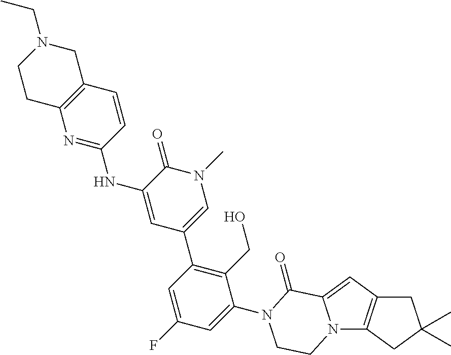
N12C3=C(C=C1C(=O)N(C1=CC(F)=CC(C4=CN(C)C(=O)C(NC5=NC6=C(C=C5)CN(CC)CC6)=C4)=C1CO)CC2)CC(C)(C)C3
